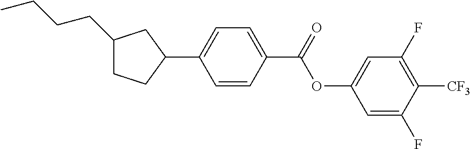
C1(CCCC)CCC(C2=CC=C(C(OC3=CC(F)=C([CF3])C(F)=C3)=O)C=C2)C1
